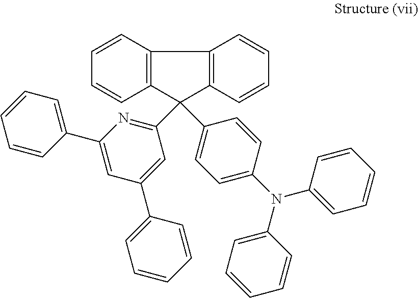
C12=C(C(C3=NC(C4=CC=CC=C4)=CC(C4=CC=CC=C4)=C3)(C3=CC=C(N(C4=CC=CC=C4)C4=CC=CC=C4)C=C3)C3=C1C=CC=C3)C=CC=C2
